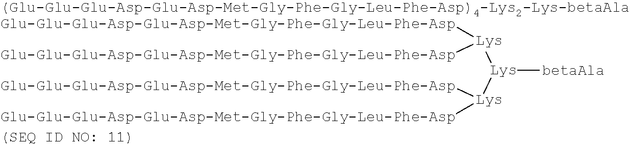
[betaAla][Lys]([Lys]([Glu-Glu-Glu-Asp-Glu-Asp-Met-Gly-Phe-Gly-Leu-Phe-Asp])[Glu-Glu-Glu-Asp-Glu-Asp-Met-Gly-Phe-Gly-Leu-Phe-Asp])[Lys]([Glu-Glu-Glu-Asp-Glu-Asp-Met-Gly-Phe-Gly-Leu-Phe-Asp])[Glu-Glu-Glu-Asp-Glu-Asp-Met-Gly-Phe-Gly-Leu-Phe-Asp]
